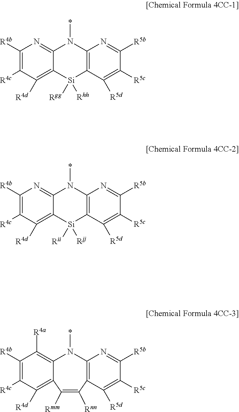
C1([R4b])=C([R4c])C([R4d])=C2C(=N1)N(*)C1=C([Si]2([Rgg])[Rhh])C([R5d])=C([R5c])C([R5b])=N1.C1([R4b])=C([R4c])C([R4d])=C2C(=N1)N(*)C1=C([Si]2([Rii])[Rjj])C([R5d])=C([R5c])C([R5b])=N1.C1([R4b])=C([R4c])C([R4d])=C2C(=C1[R4a])N(*)C1=C(C([R5d])=C([R5c])C([R5b])=N1)C([Rnn])=C2[Rmm]
